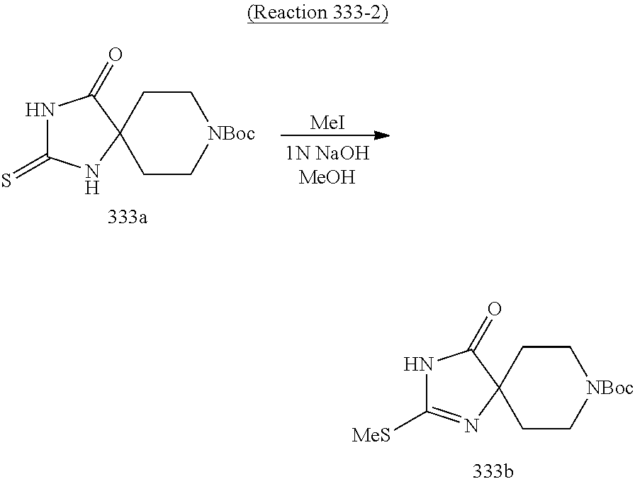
[MeI].C1CC2(CC[NBoc]1)NC(=S)NC2=O.C1CC2(CC[NBoc]1)N=C([MeS])NC2=O
